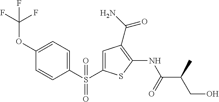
C1=C(OC(F)(F)F)C=CC(S(C2=CC(C(=O)N)=C(NC(=O)C(CO)C)S2)(=O)=O)=C1
